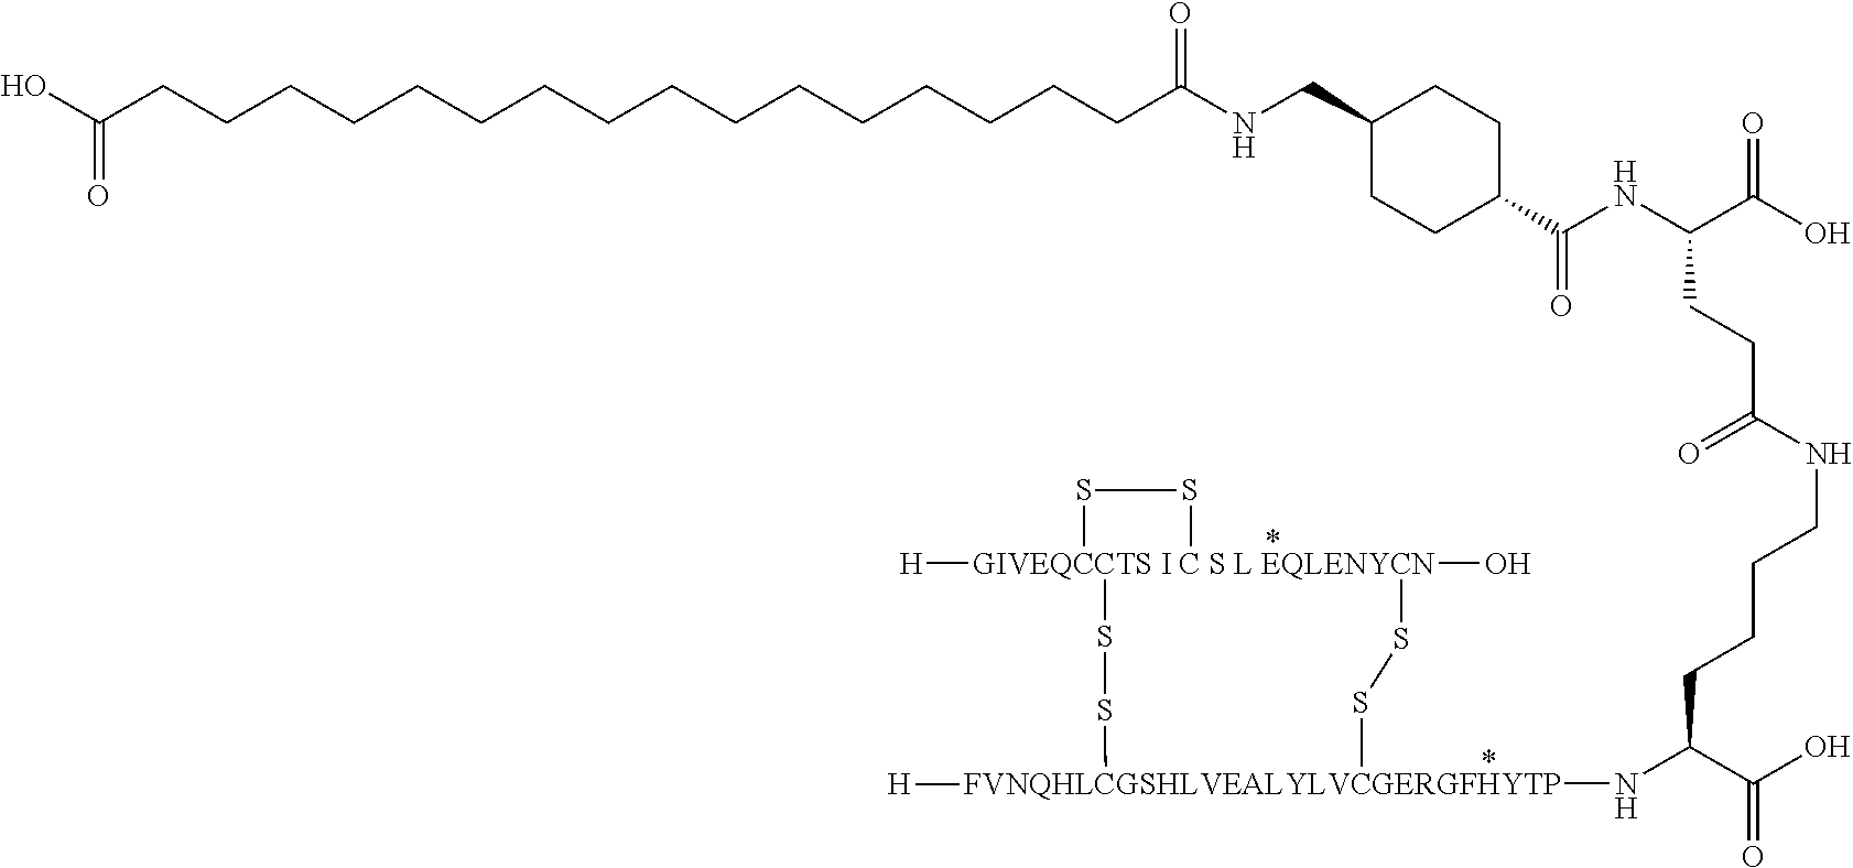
[GIVEQCCTS I C S L EQLENYCN]12([H])(O)(SS[FVNQHLCGSHLVEALYLVCGERGFHYTP]([H])(NC(C(O)=O)CCCCNC(CCC(NC(C3CCC(CNC(CCCCCCCCCCCCCCCCC(O)=O)=O)CC3)=O)C(O)=O)=O)SS1)SS2
